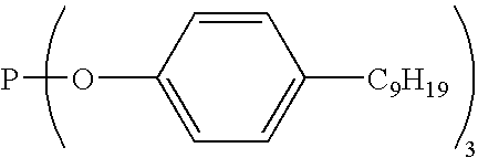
C1=C([C9H19])C=CC(OP)=C1
